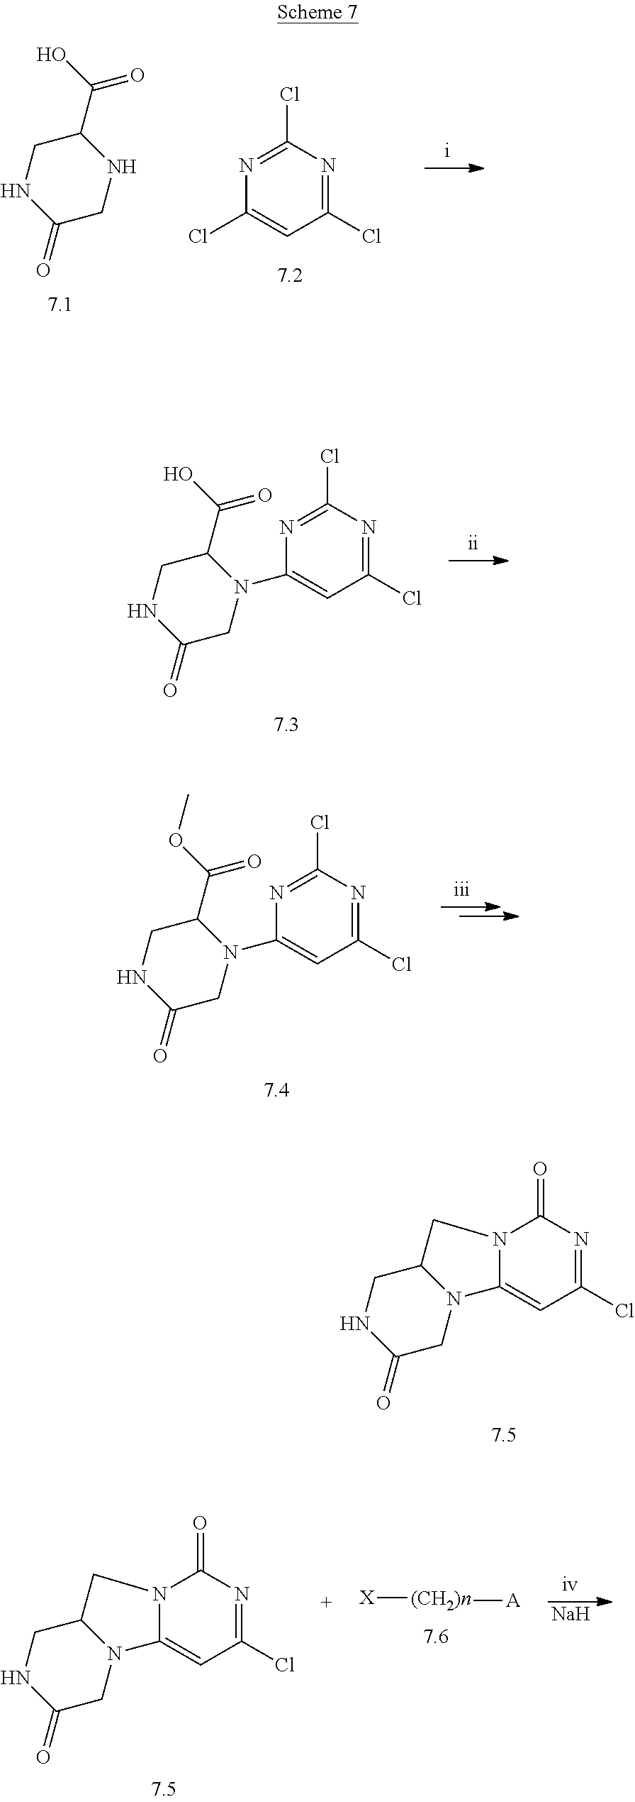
C1(C(O)=O)CNC(=O)CN1.N1=C(Cl)N=C(Cl)C=C1Cl.C1(C(O)=O)CNC(=O)CN1C1=CC(Cl)=NC(Cl)=N1.C1(C(OC)=O)CNC(=O)CN1C1=CC(Cl)=NC(Cl)=N1.C12=CC(Cl)=NC(=O)N1CC1CNC(=O)CN21.C12=CC(Cl)=NC(=O)N1CC1CNC(=O)CN21.[Na].[X][(CH2)n][A]
